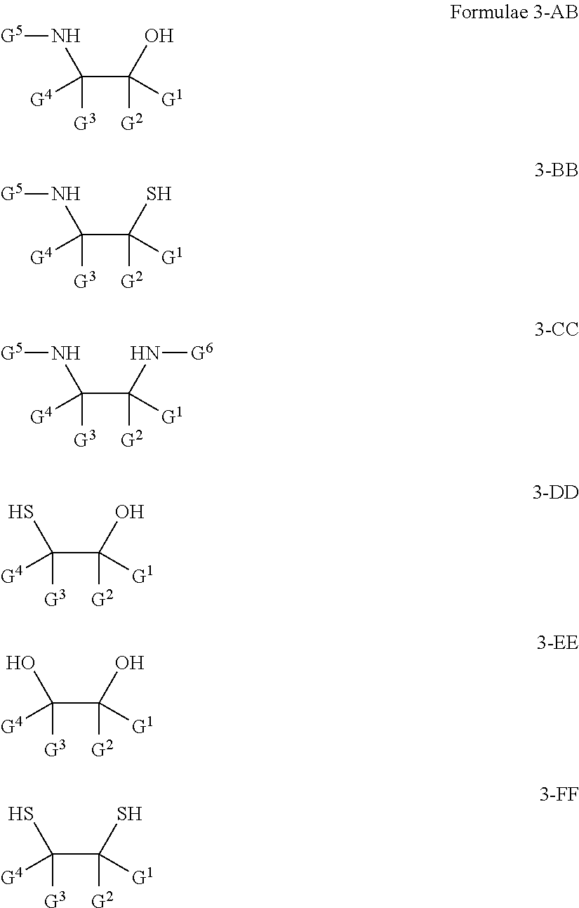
C(C([G2])([G1])O)([G3])([G4])N[G5].C(C([G2])([G1])S)([G3])([G4])N[G5].C(C([G2])([G1])N[G6])([G3])([G4])N[G5].C(C([G2])([G1])O)([G3])([G4])S.C(C([G2])([G1])O)([G3])([G4])O.C(C([G2])([G1])S)([G3])([G4])S
